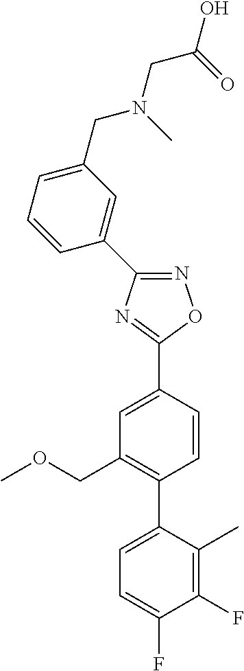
N1=C(C2=CC(CN(C)CC(=O)O)=CC=C2)N=C(C2=CC(COC)=C(C3=CC=C(F)C(F)=C3C)C=C2)O1
